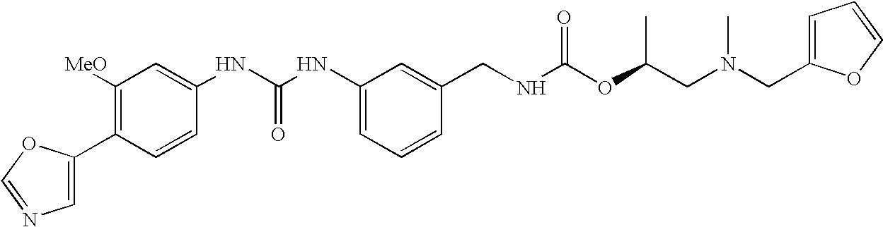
C1=C(C2=C([MeO])C=C(NC(NC3=CC=CC(CNC(OC(CN(CC4=CC=CO4)C)C)=O)=C3)=O)C=C2)OC=N1
